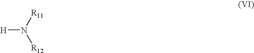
[H]N([R11])[R12]
